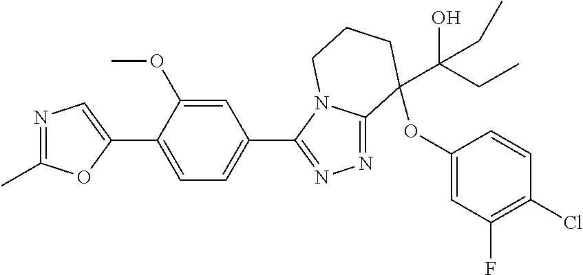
N1=C(C)OC(C2=CC=C(C3=NN=C4N3CCCC4(OC3=CC(F)=C(Cl)C=C3)C(CC)(O)CC)C=C2OC)=C1
